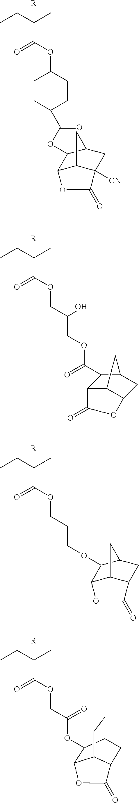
C(C([R])(C)CC)(OC1CCC(C(OC2C3C4C([CN])(CC2C4)C(=O)O3)=O)CC1)=O.C(C([R])(C)CC)(OCC(COC(=O)C1C2C3C(CC1C3)OC2=O)O)=O.C(C([R])(C)CC)(OCCCOC1C2C3C(CC1C3)C(=O)O2)=O.C(C([R])(C)CC)(OCC(OC1C2C3CCC1CC3C(=O)O2)=O)=O
